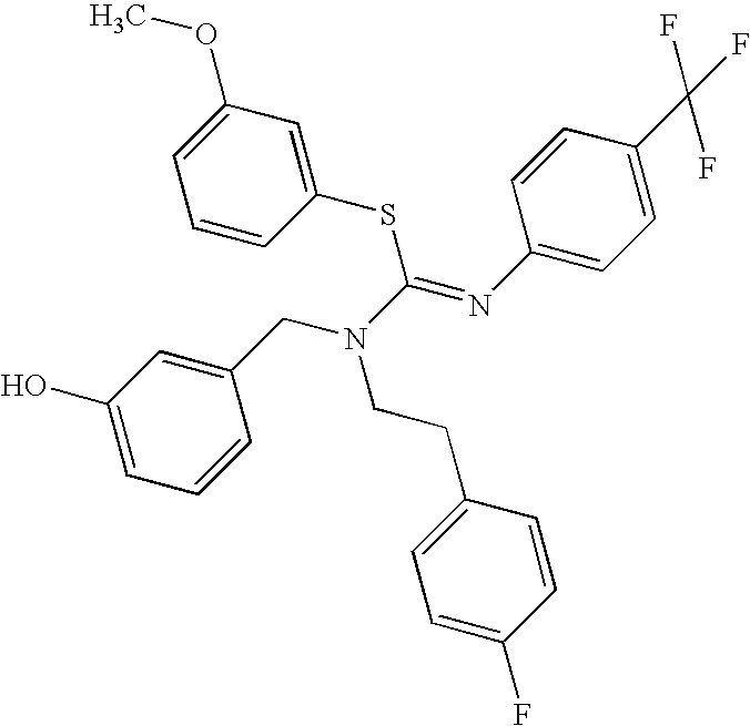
C1(O)=CC=CC(CN(C(=NC2=CC=C(C(F)(F)F)C=C2)SC2=CC(OC)=CC=C2)CCC2=CC=C(F)C=C2)=C1
